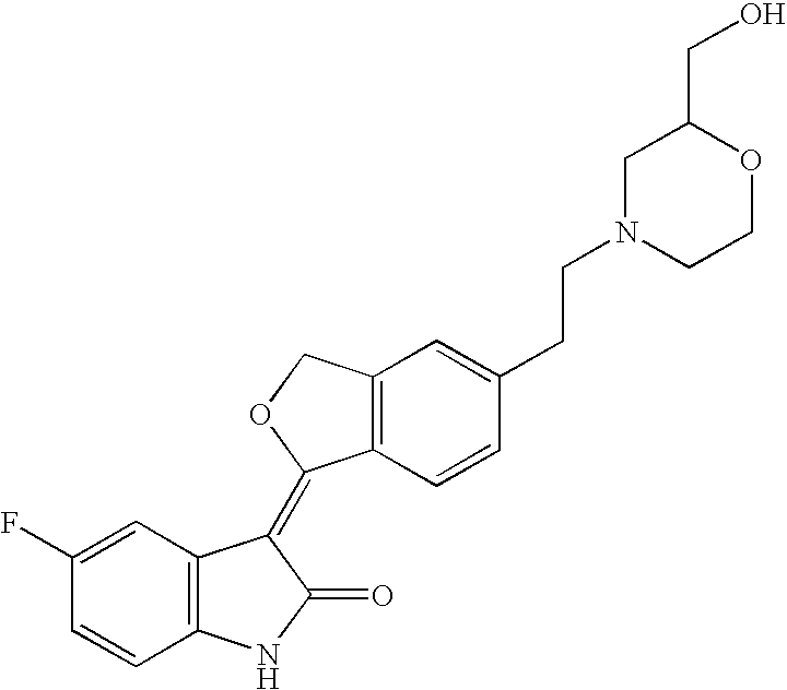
C1=C(F)C=CC2=C1C(=C1C3=C(CO1)C=C(CCN1CCOC(CO)C1)C=C3)C(=O)N2
